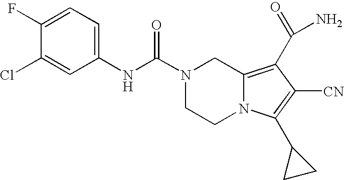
C1(F)=CC=C(NC(N2CCN3C(=C(C(N)=O)C([CN])=C3C3CC3)C2)=O)C=C1Cl
